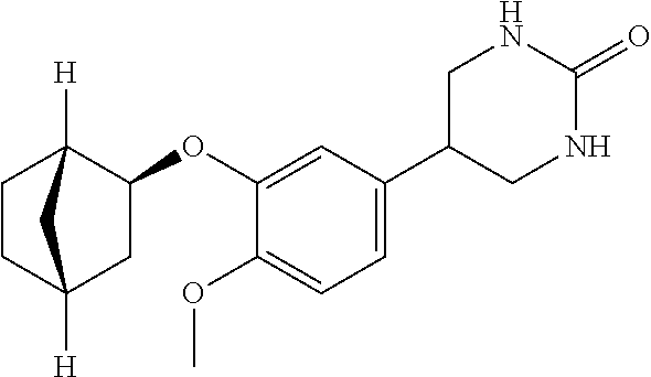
C1=C(C2CNC(=O)NC2)C=C(OC2C3([H])CCC([H])(C2)C3)C(OC)=C1
